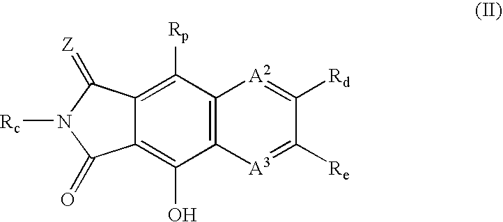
C12=C(O)C3=C(C([Rp])=C1C(=[Z])N([Rc])C2=O)[A2]=C([Rd])C([Re])=[A3]3
